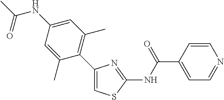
C1(C2=C(C)C=C(NC(C)=O)C=C2C)=CSC(NC(C2=CC=NC=C2)=O)=N1
